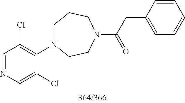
C1=NC=C(Cl)C(N2CCCN(C(CC3=CC=CC=C3)=O)CC2)=C1Cl
